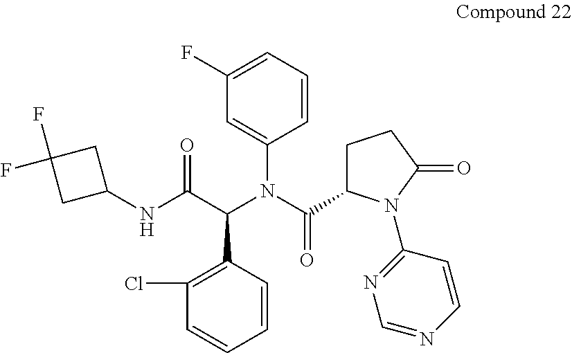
C1(Cl)=C(C(C(NC2CC(F)(F)C2)=O)N(C(C2CCC(=O)N2C2=NC=NC=C2)=O)C2=CC(F)=CC=C2)C=CC=C1
